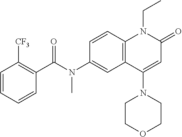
N(C1=CC2=C(C=C1)N(CC)C(=O)C=C2N1CCOCC1)(C(C1=C([CF3])C=CC=C1)=O)C
